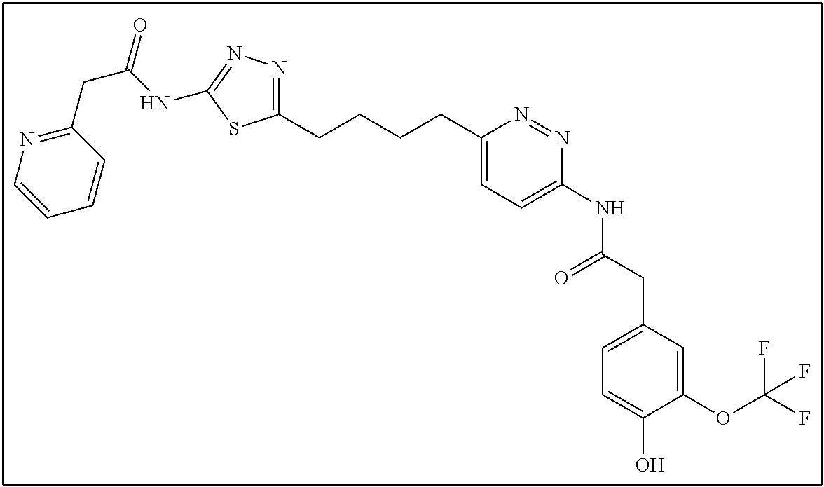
C1(CCCCC2=CC=C(NC(CC3=CC=C(O)C(OC(F)(F)F)=C3)=O)N=N2)=NN=C(NC(CC2=NC=CC=C2)=O)S1
